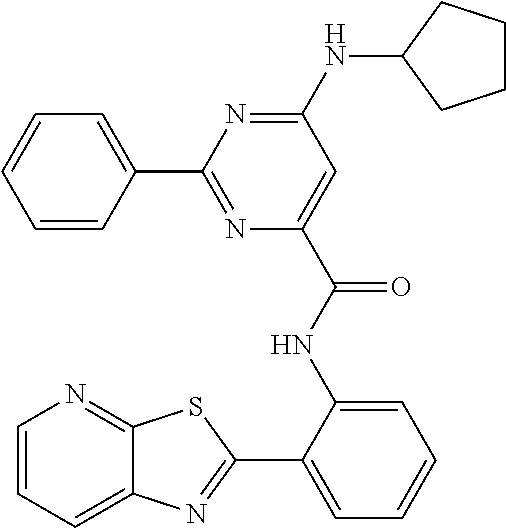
N(C1=NC(C2=CC=CC=C2)=NC(C(NC2=CC=CC=C2C2=NC3=CC=CN=C3S2)=O)=C1)C1CCCC1
